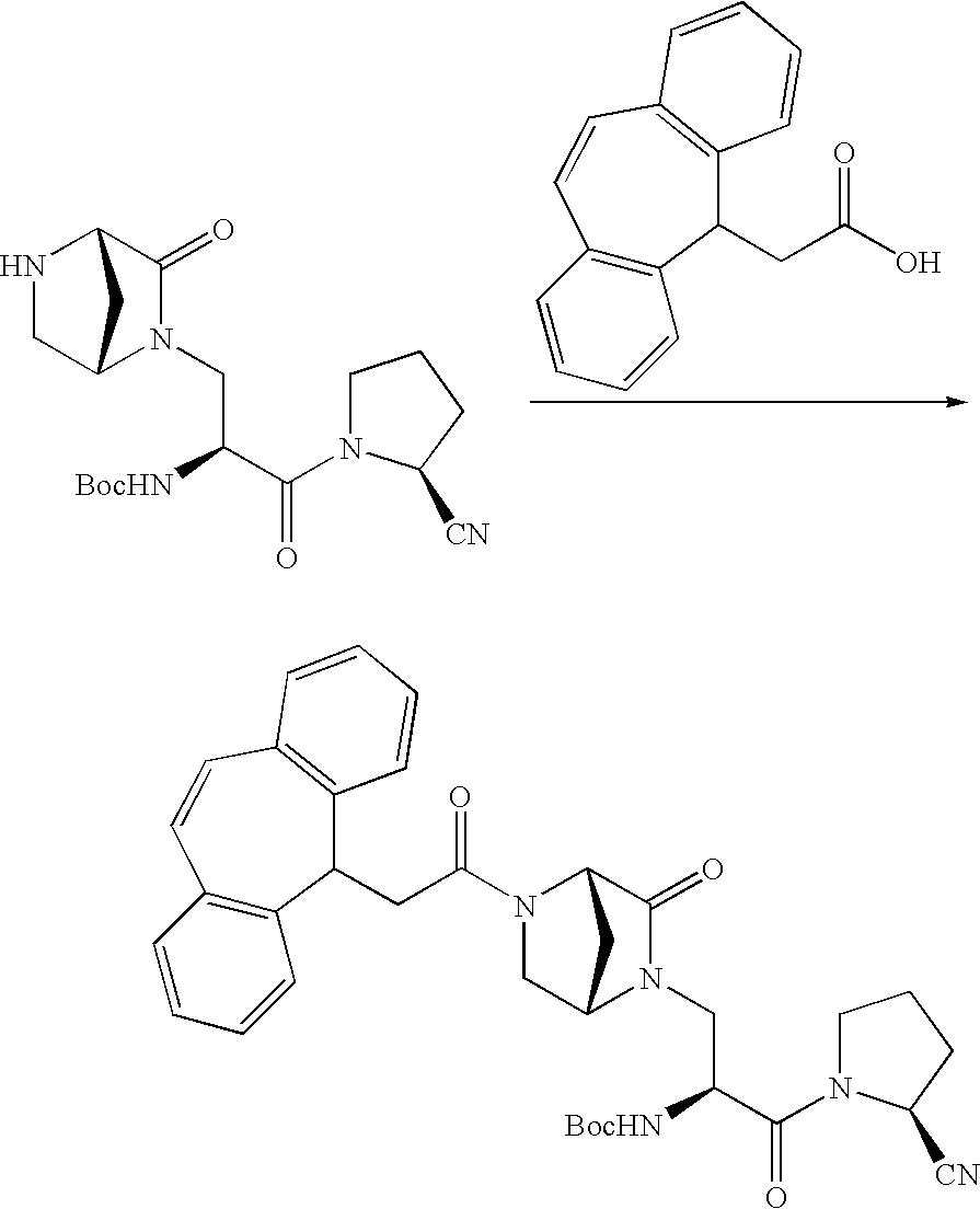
C12=C(C=CC=C1)C=CC1=C(C2CC(O)=O)C=CC=C1.C(C(=O)N1CCCC1[CN])([BocHN])CN1C2CNC(C1=O)C2.C1C2N(CC(C(=O)N3CCCC3[CN])[BocHN])C(=O)C(N1C(=O)CC1C3=C(C=CC=C3)C=CC3=C1C=CC=C3)C2
